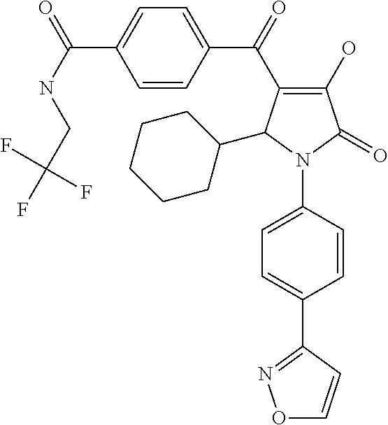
C1(O)=C(C(=O)C2=CC=C(C(NCC(F)(F)F)=O)C=C2)C(C2CCCCC2)N(C2=CC=C(C3=NOC=C3)C=C2)C1=O
